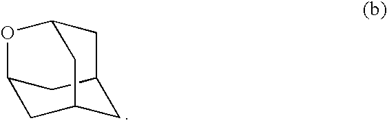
C12CC3CC(CC(C1)C3)O2
